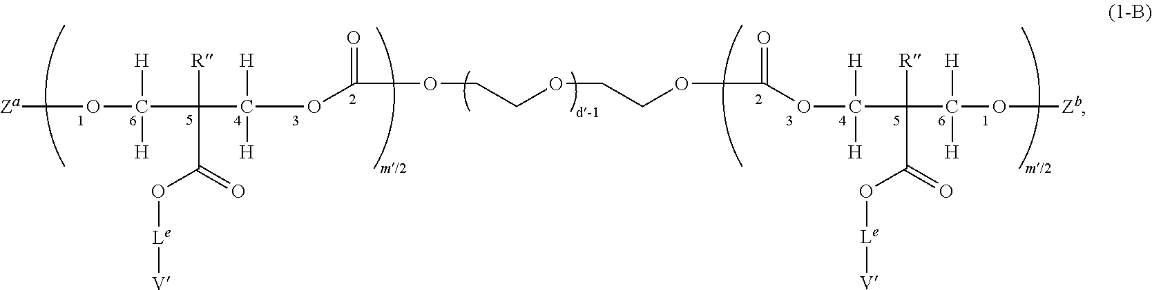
[Za]OC([H])([H])C([R])(C([H])([H])OC(OCCOCCOC(=O)OC([H])([H])C([R])(C([H])([H])O[Zb])C(=O)O[Le][V])=O)C(=O)O[Le][V]
